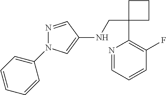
C1(CNC2=CN(C3=CC=CC=C3)N=C2)(C2=C(F)C=CC=N2)CCC1
